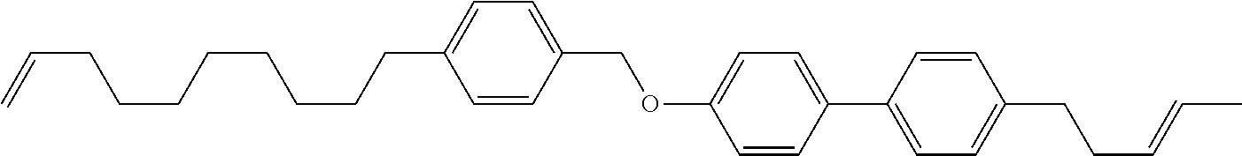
C=CCCCCCCCCC1=CC=C(COC2=CC=C(C3=CC=C(CCC=CC)C=C3)C=C2)C=C1
